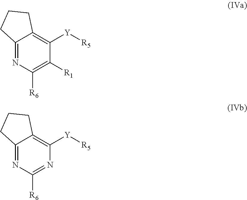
C1([R6])=C([R1])C([Y][R5])=C2C(=N1)CCC2.C1([R6])=NC([Y][R5])=C2C(=N1)CCC2
